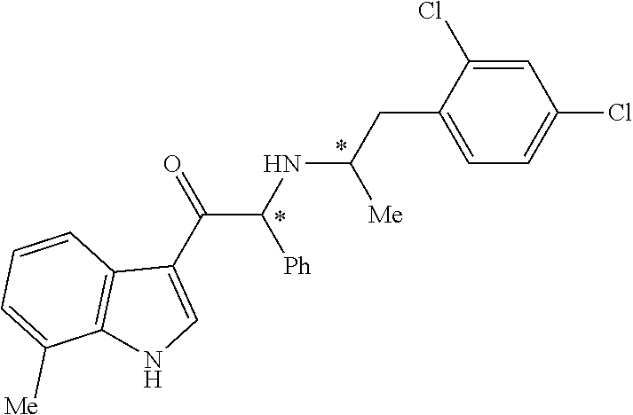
C1=C(Cl)C(CC(NC(C(C2=CNC3=C2C=CC=C3[Me])=O)[Ph])[Me])=CC=C1Cl
